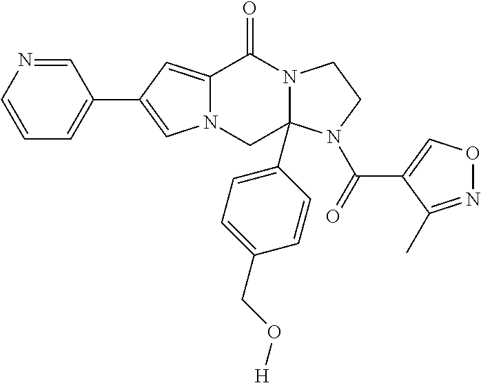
C12=CC(C3=CC=CN=C3)=CN1CC1(C3=CC=C(CO[H])C=C3)N(C2=O)CCN1C(C1=CON=C1C)=O
